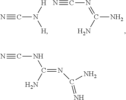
N#CN([H])[H].N#CN=C(N)N.N#CNC(=NC(=N)N)N
